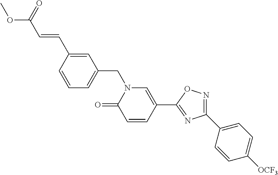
C1=CC(C=CC(OC)=O)=CC(CN2C(=O)C=CC(C3=NC(C4=CC=C([OCF3])C=C4)=NO3)=C2)=C1
